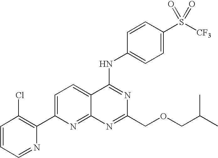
C1=CC=NC(C2=CC=C3C(=N2)N=C(COCC(C)C)N=C3NC2=CC=C(S([CF3])(=O)=O)C=C2)=C1Cl
